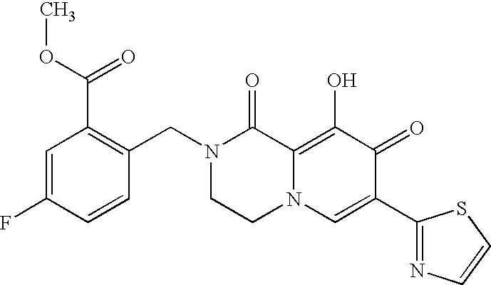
C1(CN2CCN3C(=C(O)C(=O)C(C4=NC=CS4)=C3)C2=O)=C(C(OC)=O)C=C(F)C=C1
